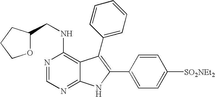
N1=CN=C2C(=C1NCC1OCCC1)C(C1=CC=CC=C1)=C(C1=CC=C([SO2NEt2])C=C1)N2
